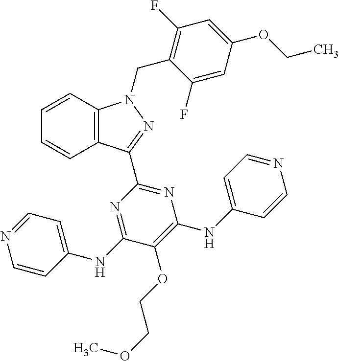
C1=CC2=C(C=C1)C(C1=NC(NC3=CC=NC=C3)=C(OCCOC)C(NC3=CC=NC=C3)=N1)=NN2CC1=C(F)C=C(OCC)C=C1F
